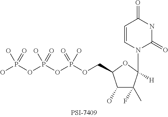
C1(=O)C=CN(C2([H])C(F)(C)C(O)C(COP(OP(OP(O)(O)=O)(O)=O)(=O)O)O2)C(=O)N1
